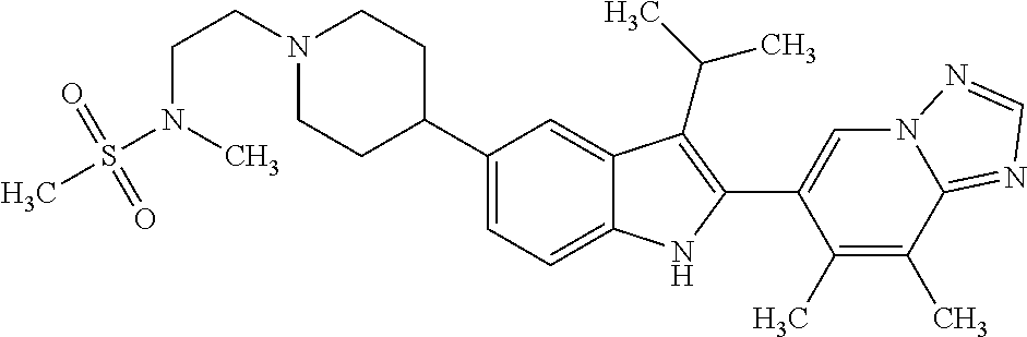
N1(CCN(S(C)(=O)=O)C)CCC(C2=CC=C3C(=C2)C(C(C)C)=C(C2=CN4C(=NC=N4)C(C)=C2C)N3)CC1
